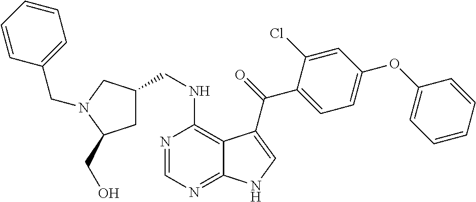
C1(OC2=CC=CC=C2)=CC=C(C(=O)C2=CNC3=NC=NC(NCC4CC(CO)N(CC5=CC=CC=C5)C4)=C32)C(Cl)=C1
